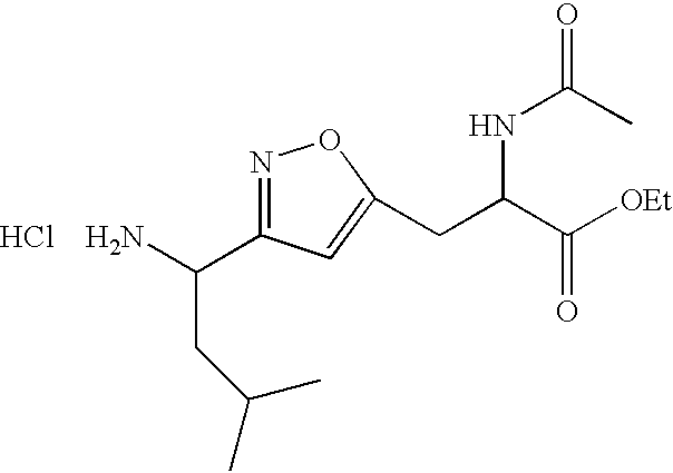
NC(C1=NOC(CC(C([OEt])=O)NC(C)=O)=C1)CC(C)C.Cl
